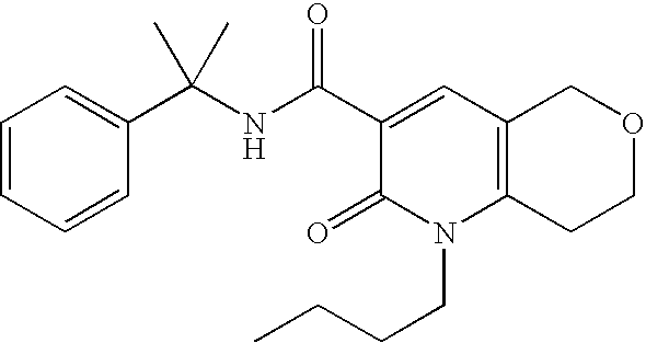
C(NC(C1=CC2=C(N(CCCC)C1=O)CCOC2)=O)(C1=CC=CC=C1)(C)C
